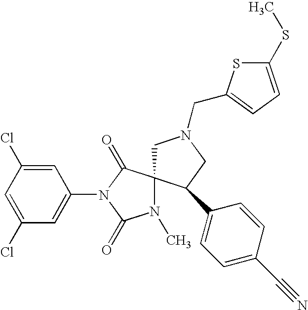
C1(Cl)=CC(Cl)=CC(N2C(=O)N(C)C3(C2=O)CN(CC2=CC=C(SC)S2)CC3C2=CC=C(C#N)C=C2)=C1
